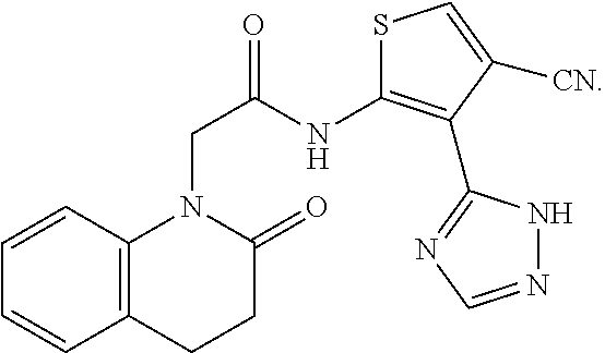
C1=CC=CC2=C1N(CC(=O)NC1=C(C3=NC=NN3)C([CN])=CS1)C(=O)CC2
